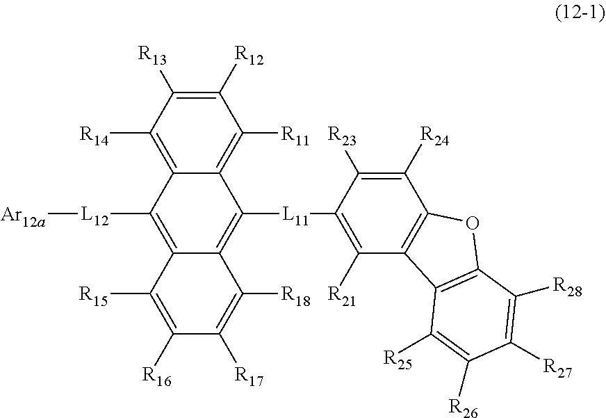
C1([R12])=C([R13])C([R14])=C2C(=C1[R11])C([L11]C1=C([R21])C3=C(C([R24])=C1[R23])OC1=C3C([R25])=C([R26])C([R27])=C1[R28])=C1C(=C2[L12][Ar12a])C([R15])=C([R16])C([R17])=C1[R18]
